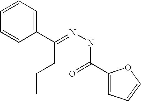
C1=CC=CC(C(=NNC(=O)C2=CC=CO2)CCC)=C1
